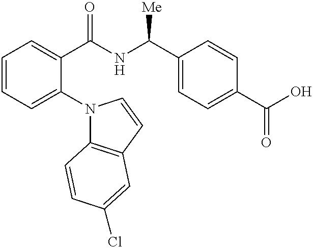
C1=CC=C(N2C3=C(C=C2)C=C(Cl)C=C3)C(C(NC(C2=CC=C(C(O)=O)C=C2)[Me])=O)=C1
